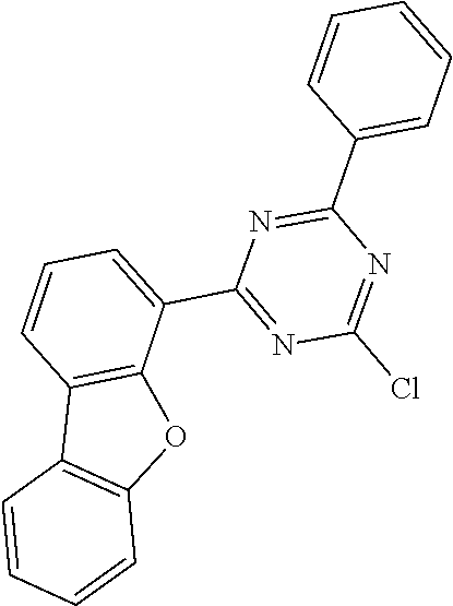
C1=CC=C(C2=NC(Cl)=NC(C3=CC=CC=C3)=N2)C2=C1C1=C(O2)C=CC=C1
